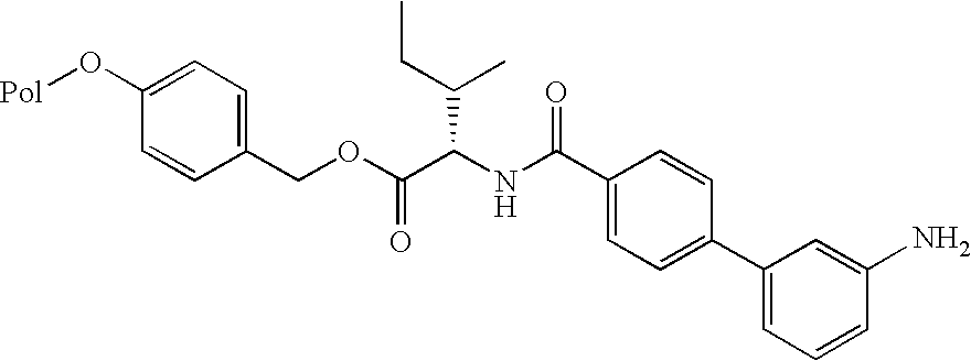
C1=C(O[Pol])C=CC(COC(C(NC(C2=CC=C(C3=CC=CC(N)=C3)C=C2)=O)C(CC)C)=O)=C1
